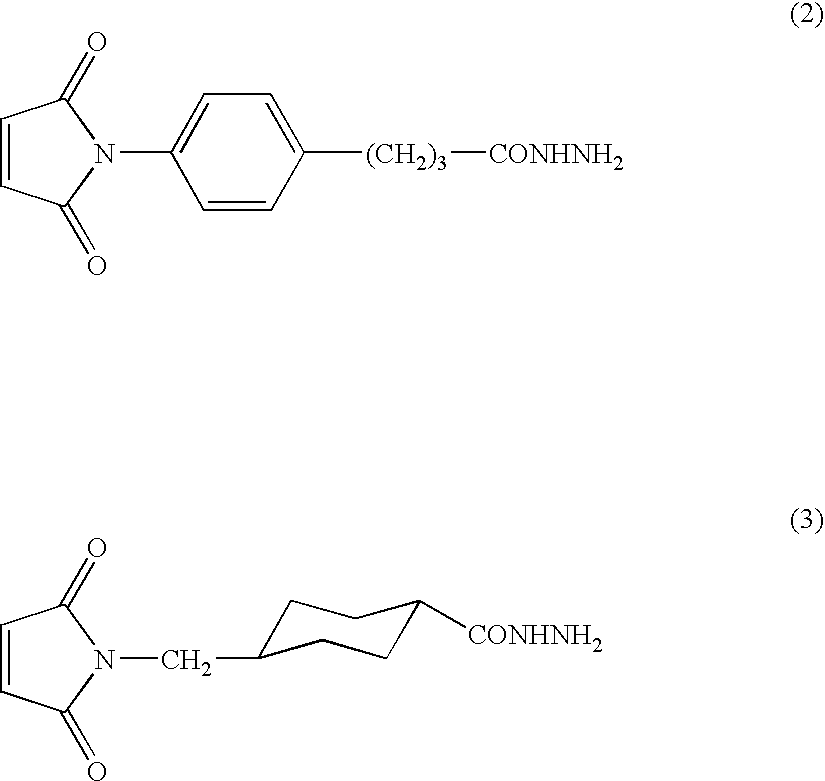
C1=CC(=O)N(C2=CC=C([(CH2)3][CONHNH2])C=C2)C1=O.C1=CC(=O)N(CC2CCC([CONHNH2])CC2)C1=O
